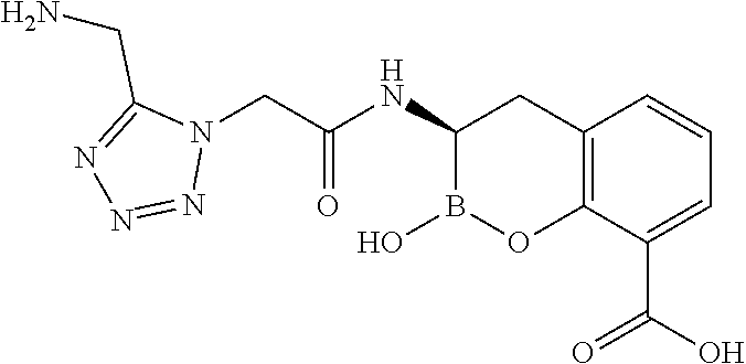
C12=C(C(C(O)=O)=CC=C1)OB(O)C(NC(=O)CN1C(CN)=NN=N1)C2
